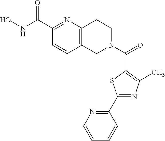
C12=C(N=C(C(NO)=O)C=C1)CCN(C(=O)C1=C(C)N=C(C3=NC=CC=C3)S1)C2
